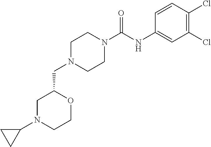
C1N(CC2CN(C3CC3)CCO2)CCN(C(NC2=CC(Cl)=C(Cl)C=C2)=O)C1
